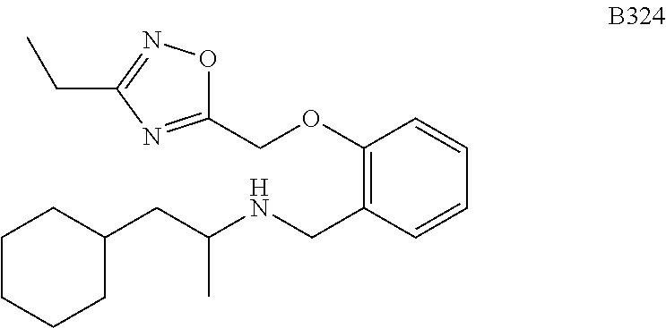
C1(COC2=C(CNC(CC3CCCCC3)C)C=CC=C2)=NC(CC)=NO1
